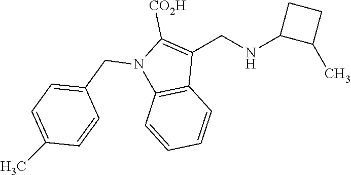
N1(CC2=CC=C(C)C=C2)C2=C(C(CNC3C(C)CC3)=C1[CO2H])C=CC=C2
